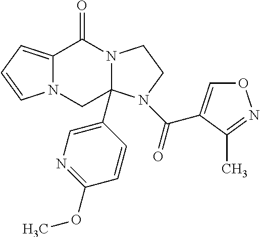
C12=CC=CN1CC1(C3=CN=C(OC)C=C3)N(C2=O)CCN1C(=O)C1=CON=C1C
